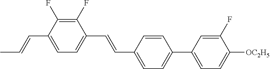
C1(F)=C(F)C(C=CC)=CC=C1C=CC1=CC=C(C2=CC=C([OC2H5])C(F)=C2)C=C1
